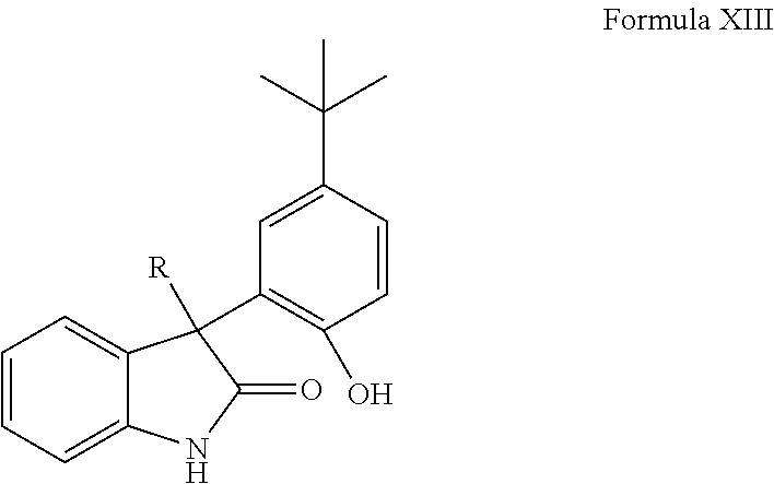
C12=CC=CC=C1C(C1=C(O)C=CC(C(C)(C)C)=C1)([R])C(=O)N2
